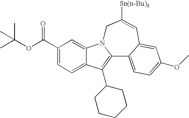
C12=CC=C(C(OC(C)(C)C)=O)C=C1N1C(=C2C2CCCCC2)C2=CC=C(OC)C=C2C=C([Sn(n-Bu)3])C1
